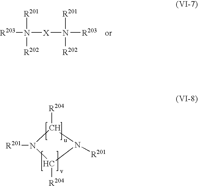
[R203]N([X]N([R203])([R201])[R202])([R201])[R202].C1([R204])N([R201])C([R204])N1[R201]
